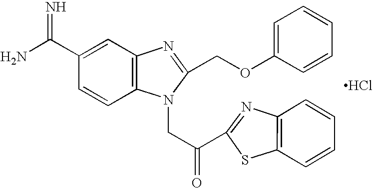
C1=CC2=C(C=C1C(N)=N)N=C(COC1=CC=CC=C1)N2CC(C1=NC2=C(S1)C=CC=C2)=O.Cl
